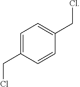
C1=C(CCl)C=CC(CCl)=C1
